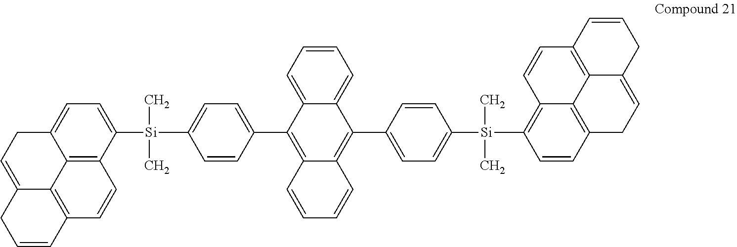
C12=C3C(=CC=C1[Si](C1=CC=C(C4=C5C(=C(C6=CC=C([Si](C7=C8C9=C(C=C7)CC=C7C9=C(C=C8)C=CC7)(C)C)C=C6)C6=CC=CC=C46)C=CC=C5)C=C1)(C)C)CC=C1C3=C(C=C2)C=CC1
